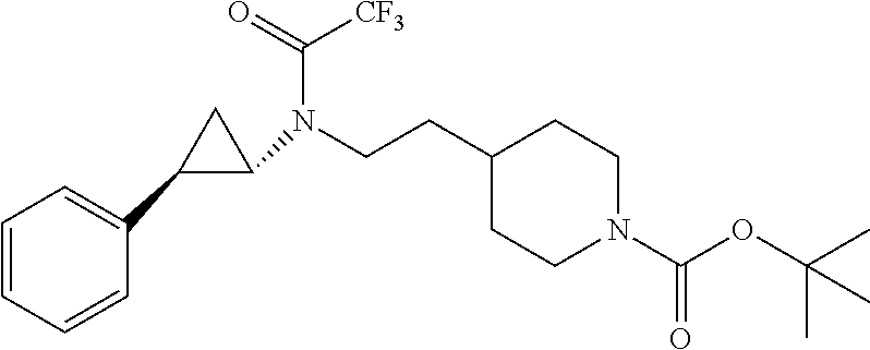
C1(CCN(C2C(C3=CC=CC=C3)C2)C(=O)[CF3])CCN(C(OC(C)(C)C)=O)CC1
